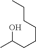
CC(CCCCCC)O
